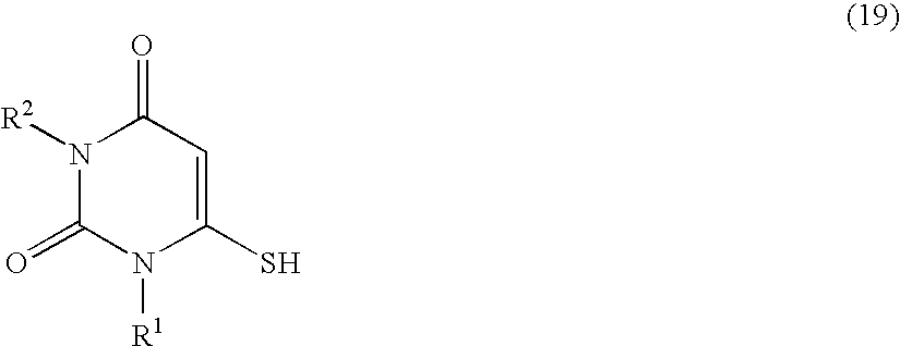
N1([R2])C(=O)N([R1])C(S)=CC1=O
